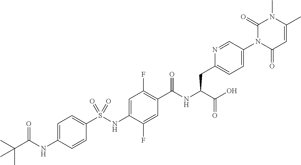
C1=CC(NC(C(C)(C)C)=O)=CC=C1S(NC1=CC(F)=C(C(NC(C(O)=O)CC2=CC=C(N3C(=O)C=C(C)N(C)C3=O)C=N2)=O)C=C1F)(=O)=O
